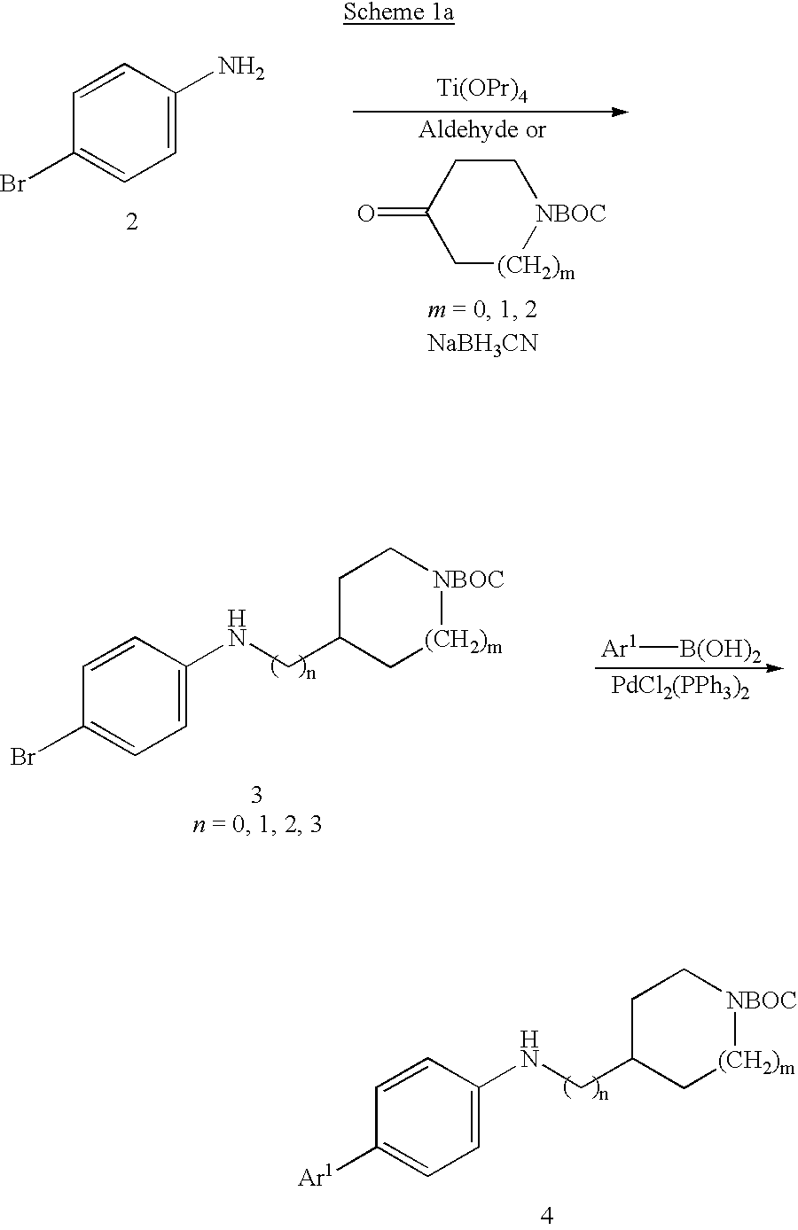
C1=CC(N)=CC=C1Br.[Ti(OPr)4].C1CC(=O)C[(CH2)m][NBOC]1.[Ar1][B(OH)2].[PdCl2(PPh3)2].C1=CC(NCC2C[(CH2)m][NBOC]CC2)=CC=C1Br.C1=CC(NCC2C[(CH2)m][NBOC]CC2)=CC=C1[Ar1]
